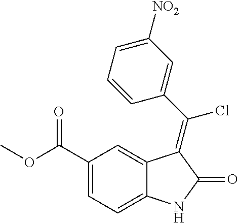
C1(C(OC)=O)=CC=C2C(=C1)C(=C(C1=CC([NO2])=CC=C1)Cl)C(=O)N2
